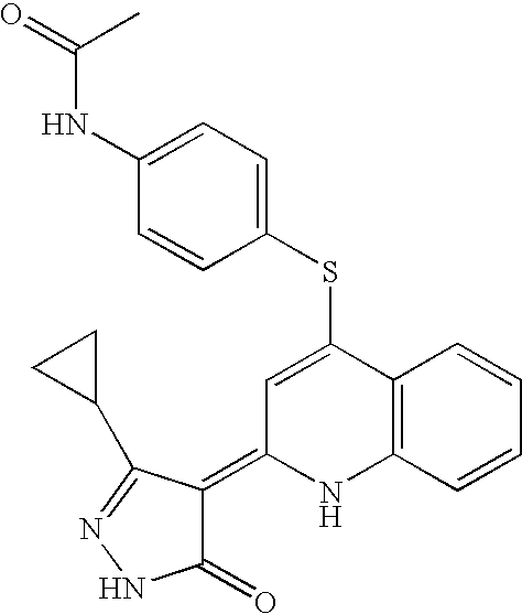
S(C1=CC(=C2C(=O)NN=C2C2CC2)NC2=C1C=CC=C2)C1=CC=C(NC(C)=O)C=C1
